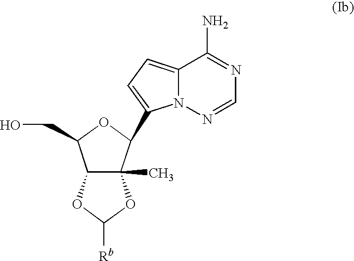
C12C(C)(C(C3=CC=C4N3N=CN=C4N)OC1CO)OC([Rb])O2
